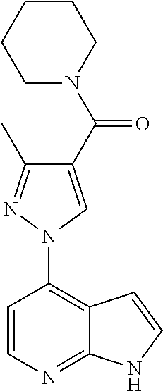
C1=CN=C2C(=C1N1C=C(C(=O)N3CCCCC3)C(C)=N1)C=CN2
